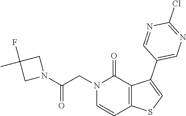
C1(C2=CN=C(Cl)N=C2)=CSC2=C1C(=O)N(CC(N1CC(C)(F)C1)=O)C=C2
